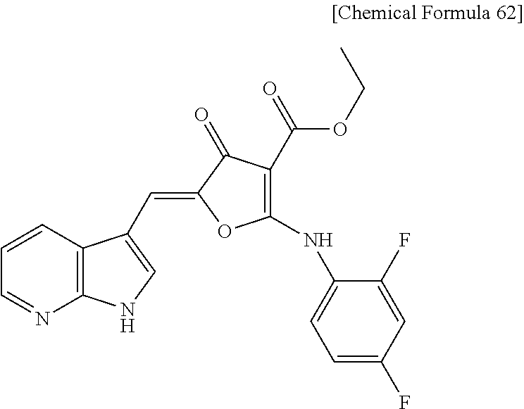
C1=NC2=C(C=C1)C(C=C1OC(NC3=CC=C(F)C=C3F)=C(C(OCC)=O)C1=O)=CN2
